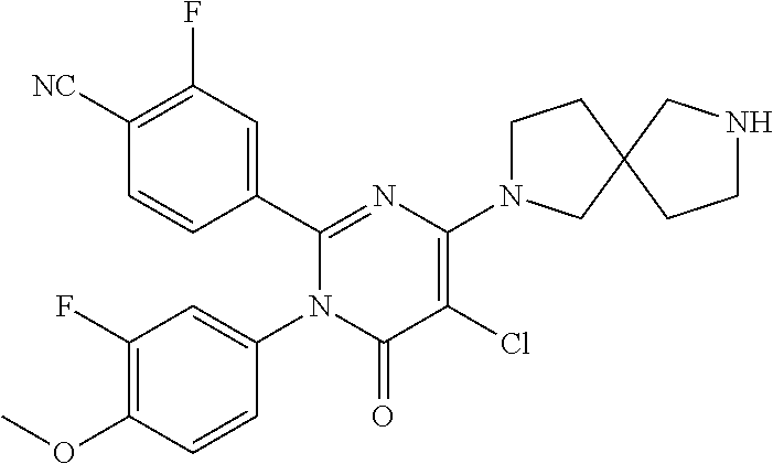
C1(C2=CC(F)=C([CN])C=C2)=NC(N2CCC3(C2)CCNC3)=C(Cl)C(=O)N1C1=CC(F)=C(OC)C=C1
